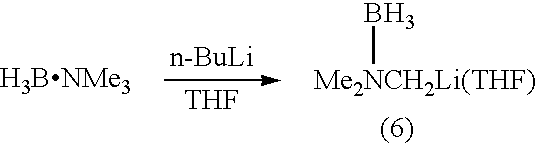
[THF].[Me2NCH2Li(THF)]B
